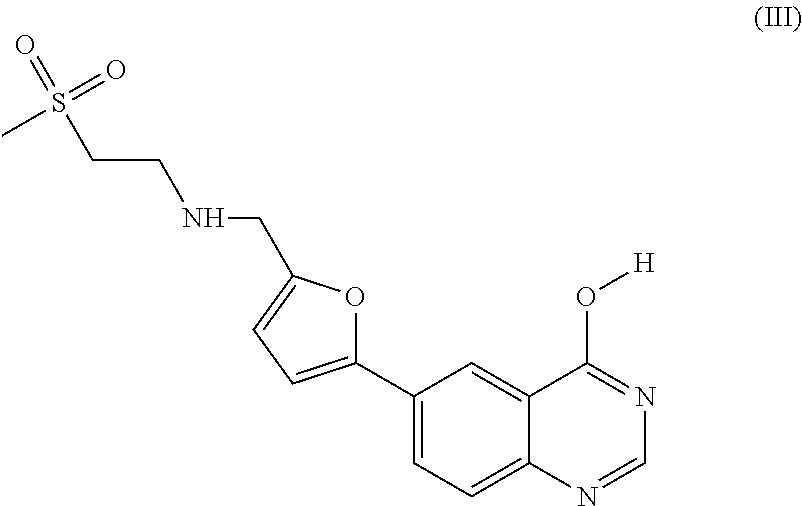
C1(C2=CC=C(CNCCS(=O)(C)=O)O2)=CC=C2C(=C1)C(O[H])=NC=N2
